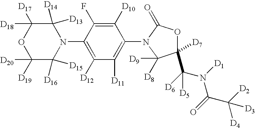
C1([D20])([D19])C([D16])([D15])N(C2=C([D12])C([D11])=C(N3C(=O)OC([D7])(C([D6])(N([D1])C(=O)C([D2])([D4])[D3])[D5])C3([D8])[D9])C([D10])=C2F)C([D13])([D14])C([D18])([D17])O1
